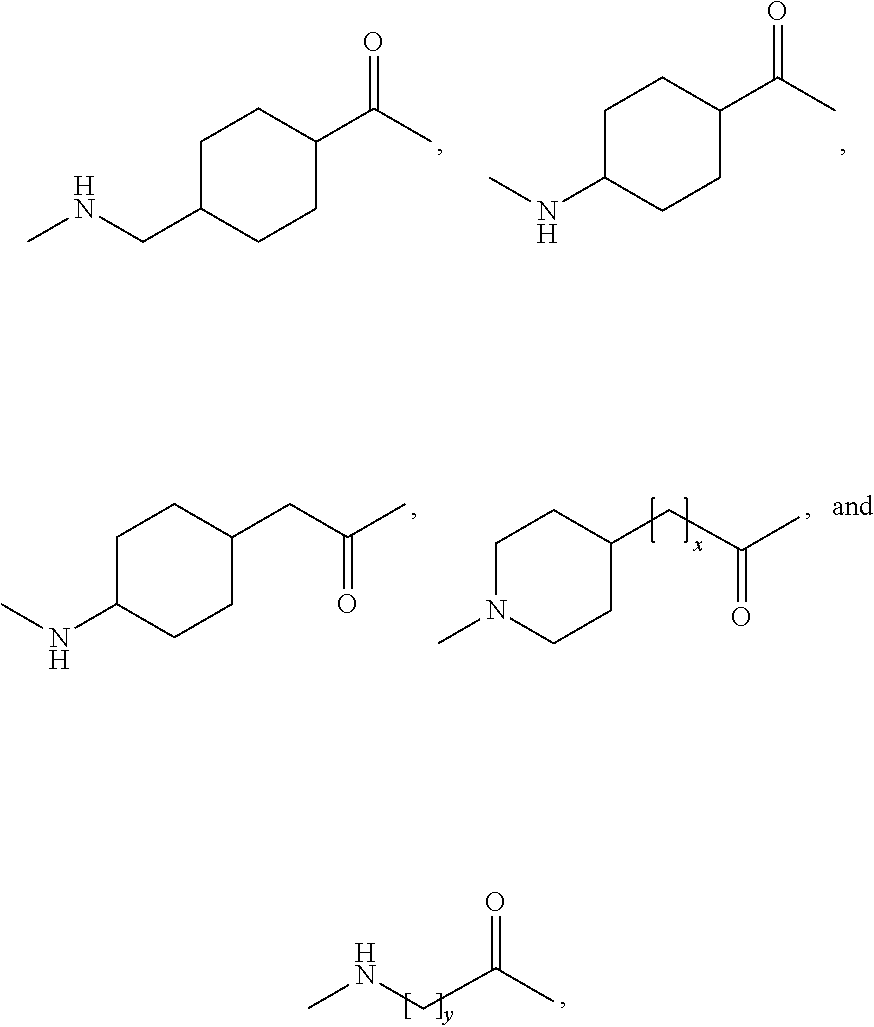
C1C(CNC)CCC(C(C)=O)C1.C1C(NC)CCC(C(C)=O)C1.C1N(C)CCC(CC(C)=O)C1.C1C(NC)CCC(CC(C)=O)C1.N(C)CC(C)=O
